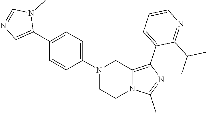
N1(C2=CC=C(C3=CN=CN3C)C=C2)CCN2C(=C(C3=CC=CN=C3C(C)C)N=C2C)C1
